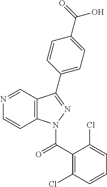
N1=CC2=C(C=C1)N(C(C1=C(Cl)C=CC=C1Cl)=O)N=C2C1=CC=C(C(=O)O)C=C1
